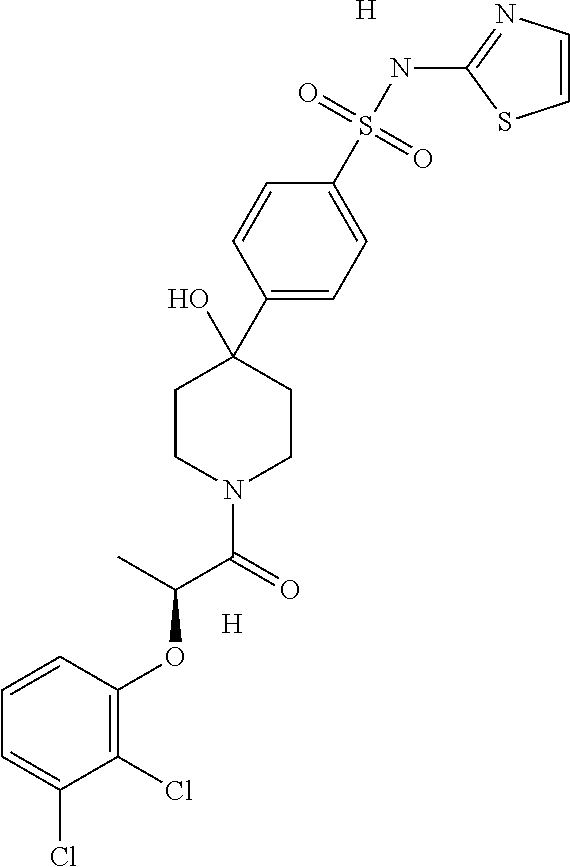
C1(Cl)=C(OC(C)C(=O)N2CCC(O)(C3=CC=C(S(NC4=NC=CS4)(=O)=O)C=C3)CC2)C=CC=C1Cl.[H].[H]
